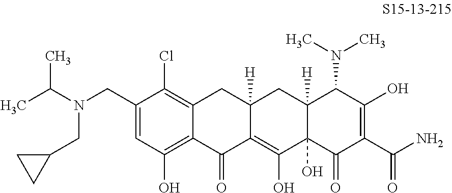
C12=C(Cl)C(CN(C(C)C)CC3CC3)=CC(O)=C1C(=O)C1=C(O)C3(O)C([H])(CC1([H])C2)C(N(C)C)C(O)=C(C(N)=O)C3=O
